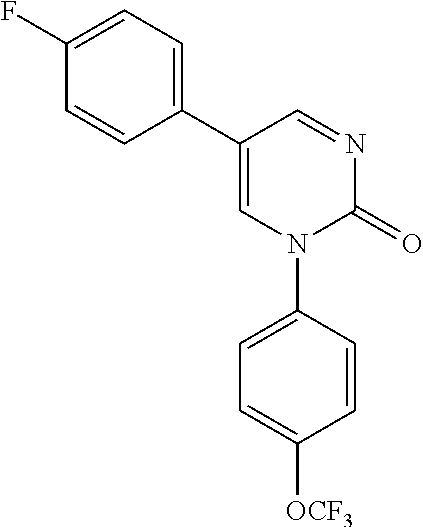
N1=CC(C2=CC=C(F)C=C2)=CN(C2=CC=C([OCF3])C=C2)C1=O
